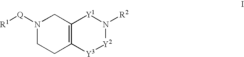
C12=C([Y3][Y2]N([R2])[Y1]1)CCN([Q][R1])C2
